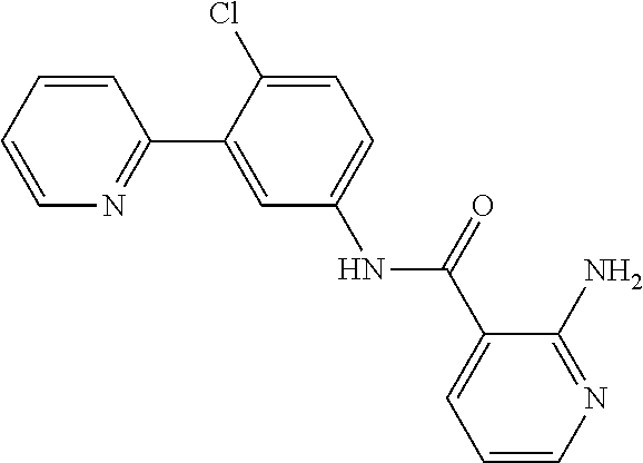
C1=CC=CN=C1C1=CC(NC(C2=CC=CN=C2N)=O)=CC=C1Cl
